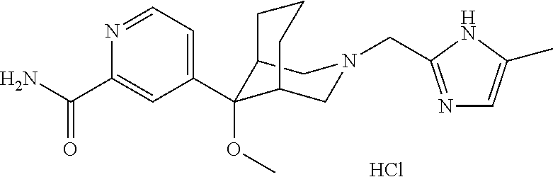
C(N1CC2C(OC)(C3=CC=NC(C(N)=O)=C3)C(C1)CCC2)C1=NC=C(C)N1.Cl
